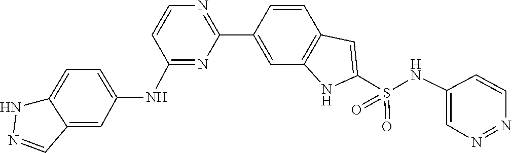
N(C1=CC=C2NN=CC2=C1)C1=NC(C2=CC3=C(C=C2)C=C(S(=O)(=O)NC2=CN=NC=C2)N3)=NC=C1
